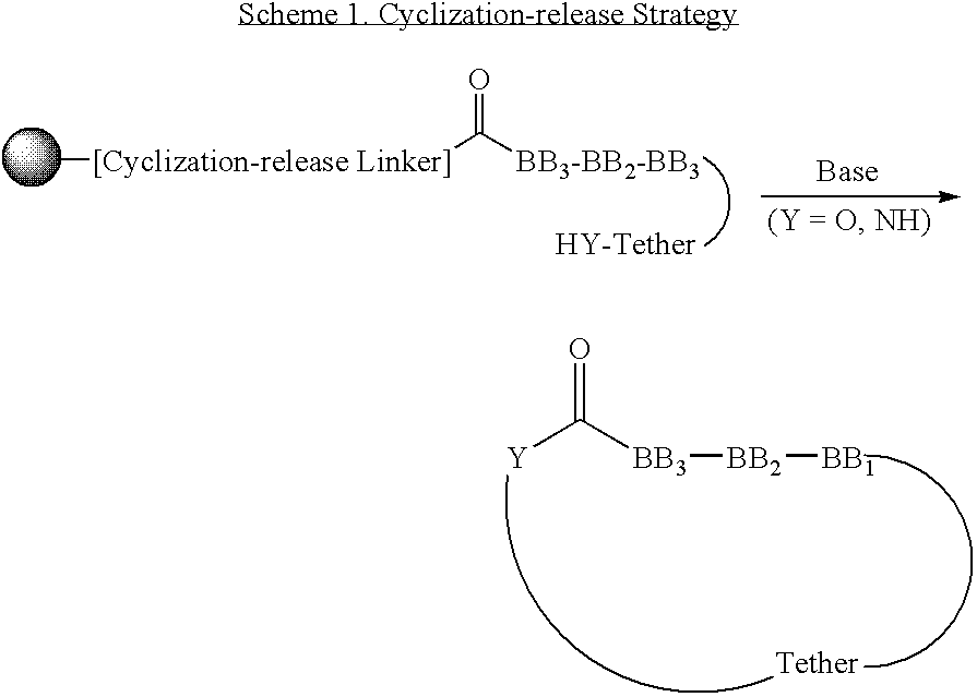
[Y]C([BB3][BB2][BB1])=O.C[[Cyclization-release Linker]]C(=O)[BB3-BB2-BB3]
